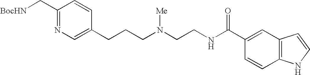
C1(C[BocHN])=NC=C(CCCN(CCNC(C2=CC3=C(C=C2)NC=C3)=O)[Me])C=C1
